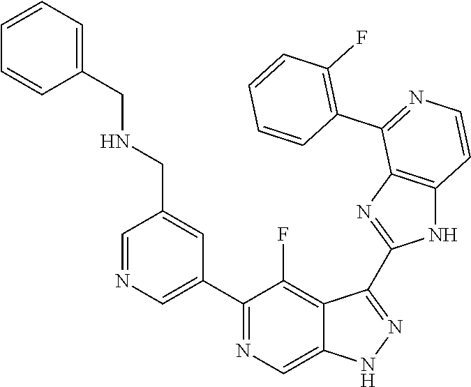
C1=NC=C(C2=NC=C3C(=C2F)C(C2=NC4=C(N2)C=CN=C4C2=C(F)C=CC=C2)=NN3)C=C1CNCC1=CC=CC=C1
